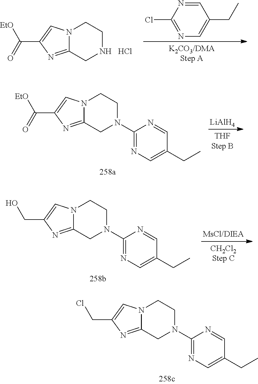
C1=NC(Cl)=NC=C1CC.N12C(=NC(C([EtO])=O)=C1)CNCC2.Cl.[LiAlH4].N12C(=NC(C([EtO])=O)=C1)CN(C1=NC=C(CC)C=N1)CC2.N12C(=NC(CO)=C1)CN(C1=NC=C(CC)C=N1)CC2.N12C(=NC(CCl)=C1)CN(C1=NC=C(CC)C=N1)CC2
